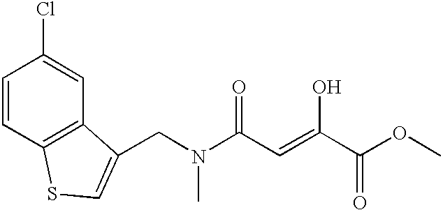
C1=CC2=C(C=C1Cl)C(CN(C(C=C(C(OC)=O)O)=O)C)=CS2
